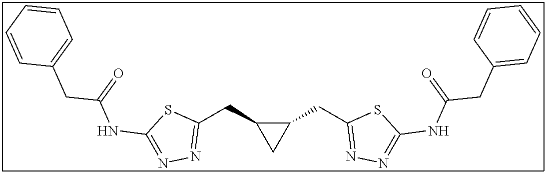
C1(CC2CC2CC2=NN=C(NC(CC3=CC=CC=C3)=O)S2)=NN=C(NC(=O)CC2=CC=CC=C2)S1
